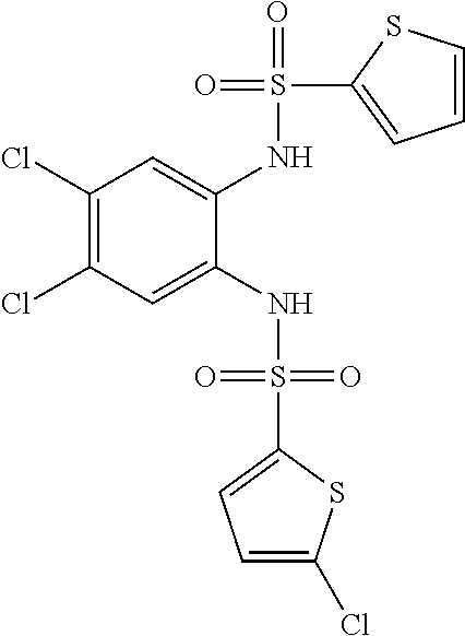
C1(Cl)=C(Cl)C=C(NS(=O)(=O)C2=CC=C(Cl)S2)C(NS(=O)(C2=CC=CS2)=O)=C1
